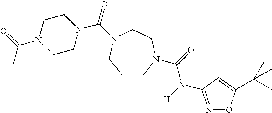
C1CN(C(=O)N([H])C2=NOC(C(C)(C)C)=C2)CCN(C(=O)N2CCN(C(=O)C)CC2)C1
